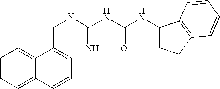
C1=CC=C2C(=C1)C(CNC(NC(NC1CCC3=C1C=CC=C3)=O)=N)=CC=C2
